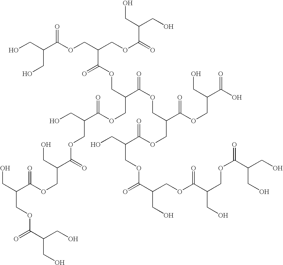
C(O)C(C(OCC(COC(=O)C(CO)CO)C(=O)OCC(C(=O)OCC(C(OCC(CO)C(O)=O)=O)COC(C(CO)COC(=O)C(COC(C(COC(C(CO)CO)=O)CO)=O)CO)=O)COC(C(CO)COC(=O)C(CO)COC(C(CO)COC(=O)C(CO)CO)=O)=O)=O)CO
